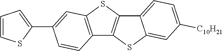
C12=C(SC3=C1SC1=CC([C10H21])=CC=C31)C=C(C1=CC=CS1)C=C2
